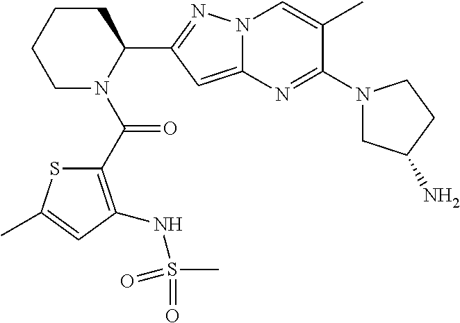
C1CCCN(C(=O)C2=C(NS(C)(=O)=O)C=C(C)S2)C1C1=NN2C(=C1)N=C(N1CC(N)CC1)C(C)=C2
